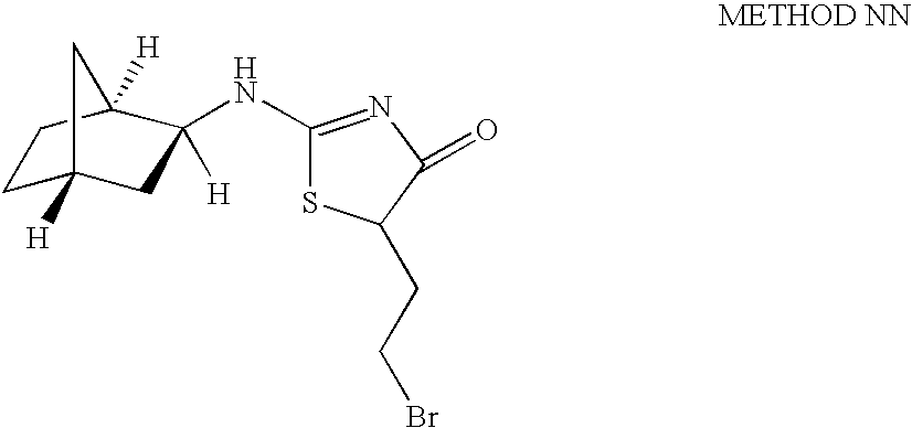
C1C2([H])CC(NC3=NC(=O)C(CCBr)S3)([H])C([H])(C1)C2
